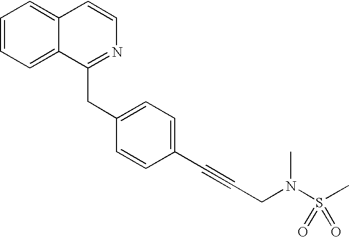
C1=CC=C2C(=C1)C=CN=C2CC1=CC=C(C#CCN(S(C)(=O)=O)C)C=C1
